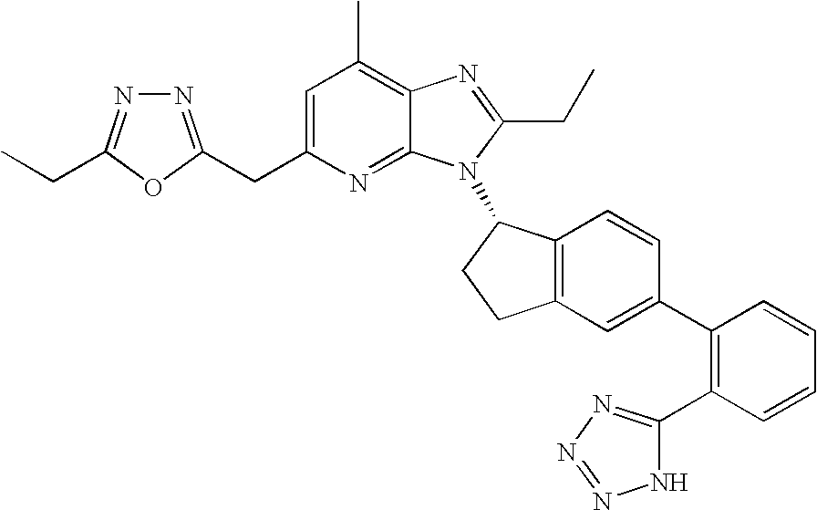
C1=C(CC2=NN=C(CC)O2)N=C2C(=C1C)N=C(CC)N2C1C2=C(CC1)C=C(C1=C(C3=NN=NN3)C=CC=C1)C=C2
